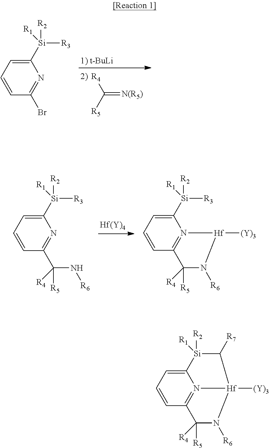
C(=[N(R5)])([R5])[R4].[1) t-BuLi].C1([Si]([R3])([R2])[R1])=CC=CC(Br)=N1.[Hf(Y)4].C1([Si]([R3])([R2])[R1])=CC=CC(C(N[R6])([R5])[R4])=N1.C1([Si]([R3])([R2])[R1])=CC=CC2=N1[Hf]([(Y)3])N([R6])C2([R5])[R4].C12=CC=CC3=N1[Hf]([(Y)3])(C([R7])[Si]2([R2])[R1])N([R6])C3([R5])[R4]
